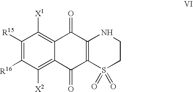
C1([R15])=C([R16])C([X2])=C2C(=C1[X1])C(=O)C1=C(C2=O)S(=O)(=O)CCN1
